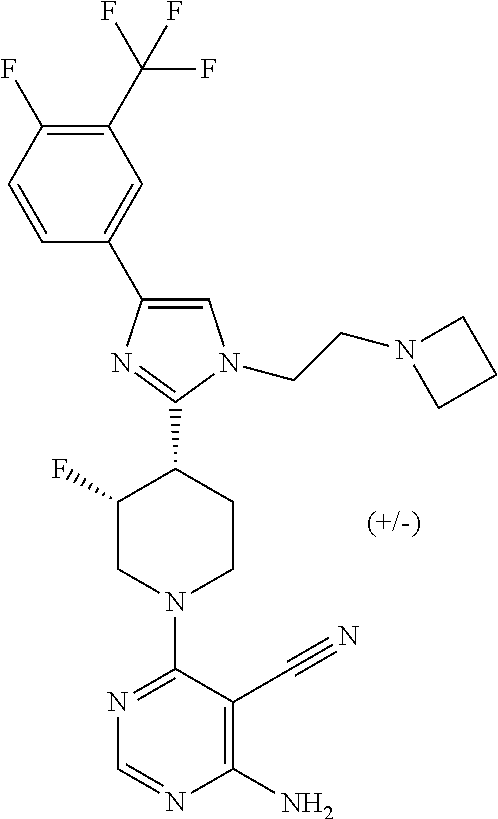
C1(C2=CC(C(F)(F)F)=C(F)C=C2)=CN(CCN2CCC2)C(C2C(F)CN(C3=NC=NC(N)=C3C#N)CC2)=N1
